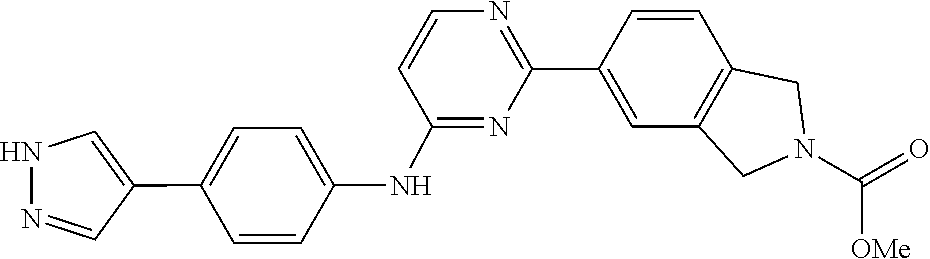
O=C(N1CC2=C(C=CC(C3=NC=CC(NC4=CC=C(C5=CNN=C5)C=C4)=N3)=C2)C1)[OMe]
